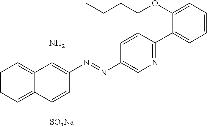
C1=CC=C2C(=C1)C(N)=C(N=NC1=CN=C(C3=CC=CC=C3OCCCC)C=C1)C=C2[SO3Na]
